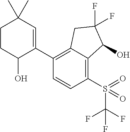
C1(C2=CC(C)(C)CCC2O)=C2C(=C(S(=O)(C(F)(F)F)=O)C=C1)C(O)C(F)(F)C2
